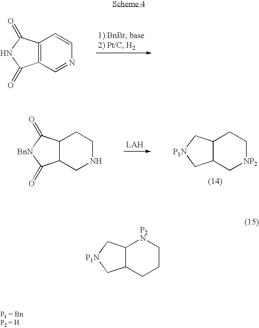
C12C(C[P1N]C1)[P2N]CCC2.C12=C(C=NC=C1)C(=O)NC2=O.C12C(C[P1N]C1)CC[NP2]C2.C12C(CNCC1)C(=O)[BnN]C2=O
